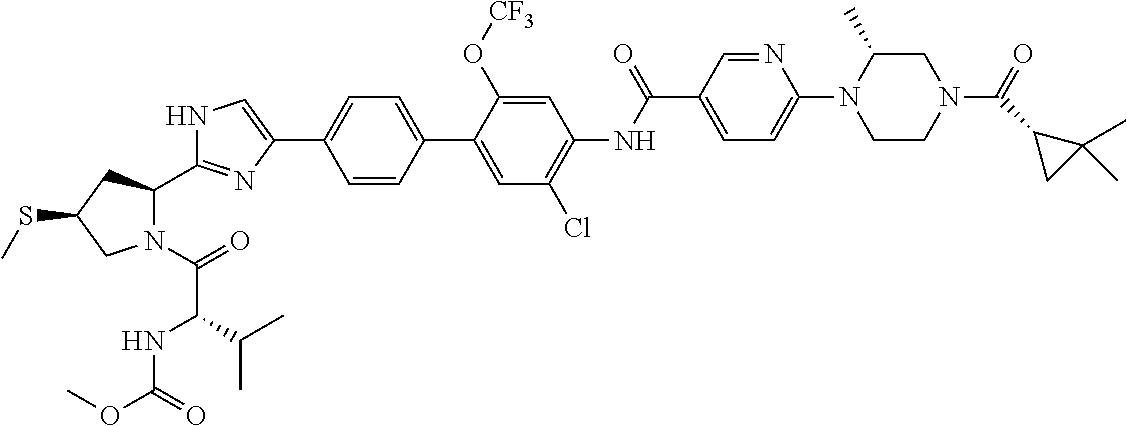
N1C=C(C2=CC=C(C3=CC(Cl)=C(NC(C4=CC=C(N5CCN(C(=O)C6CC6(C)C)CC5C)N=C4)=O)C=C3O[CF3])C=C2)N=C1C1N(C(=O)C(NC(OC)=O)C(C)C)CC(SC)C1
